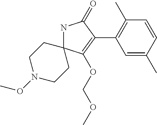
N1C2(C(OCOC)=C(C3=C(C)C=CC(C)=C3)C1=O)CCN(OC)CC2
